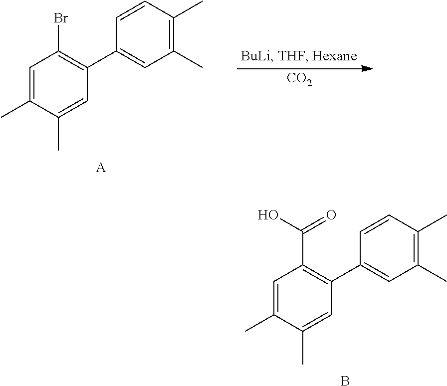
[CO2].C1=C(C)C(C)=CC(C2=CC(C)=C(C)C=C2)=C1Br.[A].C1=C(C)C(C)=CC(C2=CC(C)=C(C)C=C2)=C1C(O)=O.B
